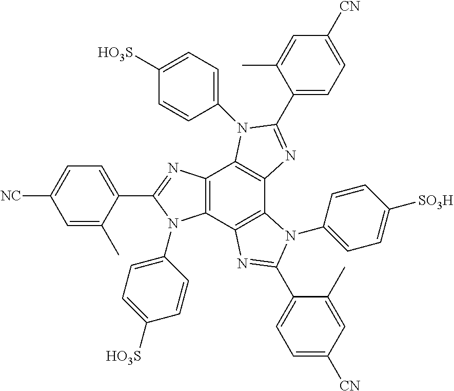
C12=C(C3=C(C4=C1N(C1=CC=C([HO3S])C=C1)C(C1=CC=C([CN])C=C1C)=N4)N(C1=CC=C([SO3H])C=C1)C(C1=CC=C([CN])C=C1C)=N3)N(C1=CC=C([HO3S])C=C1)C(C1=CC=C([NC])C=C1C)=N2
